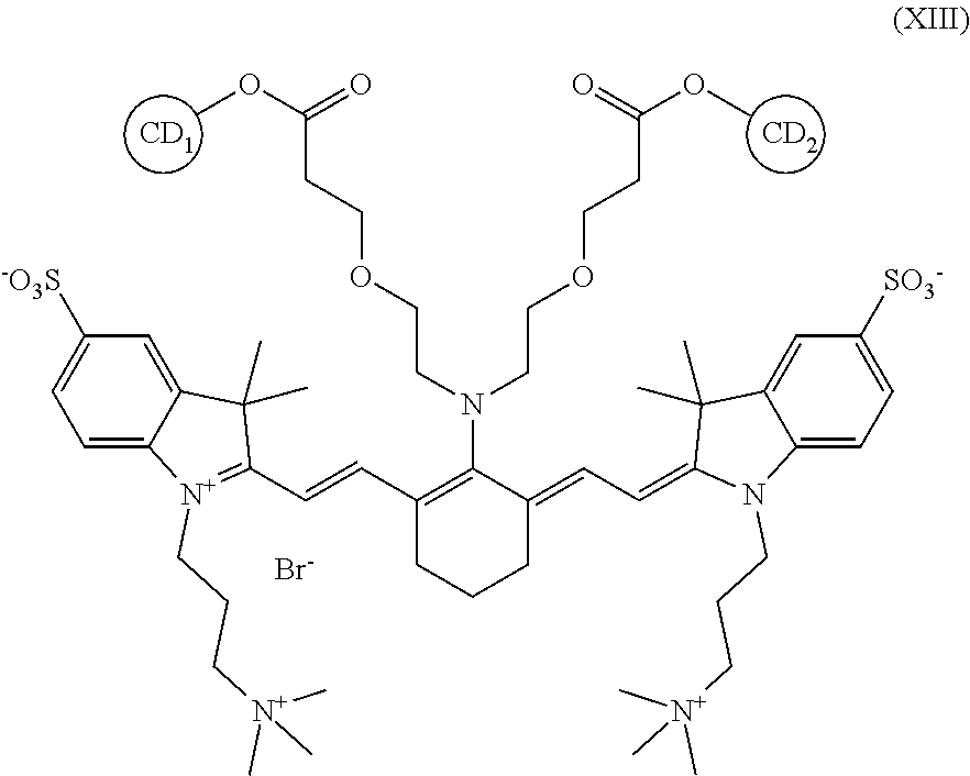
[CD2].[Br-].[CD1].C1([-O3S])=CC=C2C(=C1)C(C)(C)C(C=CC1=C(N(CCOCCC(OC)=O)CCOCCC(OC)=O)C(=CC=C3N(CCC[N+](C)(C)C)C4=CC=C([SO3-])C=C4C3(C)C)CCC1)=[N+]2CCC[N+](C)(C)C
